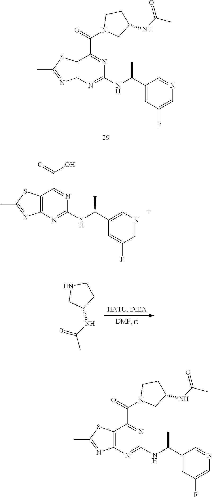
CC1=NC2=C(S1)C(C(=O)N1CC(NC(C)=O)CC1)=NC(NC(C)C1=CC(F)=CN=C1)=N2.CC1=NC2=C(S1)C(C(=O)O)=NC(NC(C1=CN=CC(F)=C1)C)=N2.C1(NC(C)=O)CCNC1.CC1=NC2=C(S1)C(C(=O)N1CC(NC(C)=O)CC1)=NC(NC(C)C1=CC(F)=CN=C1)=N2
